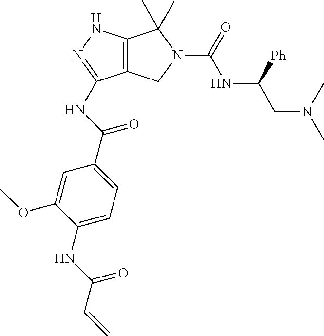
C12=C(NN=C1NC(C1=CC=C(NC(C=C)=O)C(OC)=C1)=O)C(C)(C)N(C(=O)NC(CN(C)C)[Ph])C2
